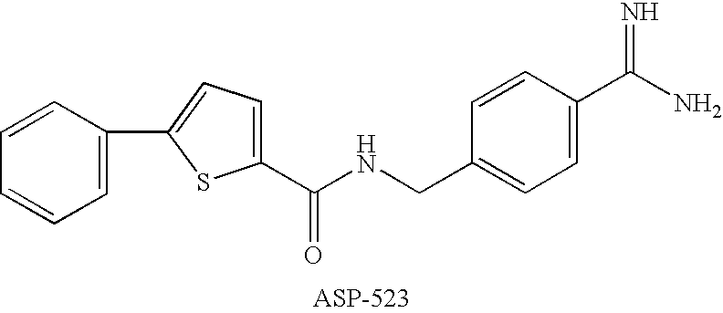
C1=C(C2=CC=C(C(NCC3=CC=C(C(N)=N)C=C3)=O)S2)C=CC=C1
